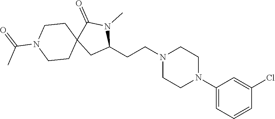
C1(N2CCN(CCC3N(C)C(=O)C4(C3)CCN(C(=O)C)CC4)CC2)=CC=CC(Cl)=C1
